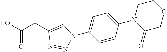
C1=CC(N2C(=O)COCC2)=CC=C1N1N=NC(CC(O)=O)=C1
